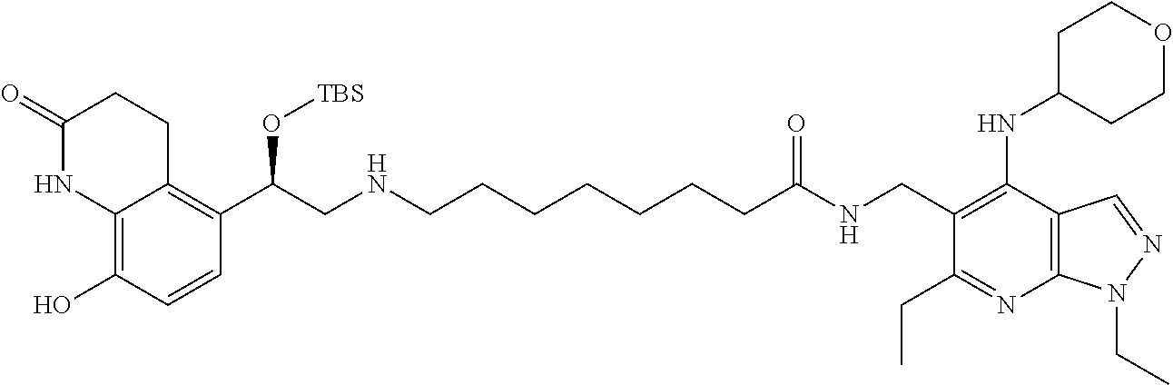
C12=C(O)C=CC(C(CNCCCCCCCC(NCC3=C(NC4CCOCC4)C4=C(N=C3CC)N(CC)N=C4)=O)O[TBS])=C1CCC(=O)N2
